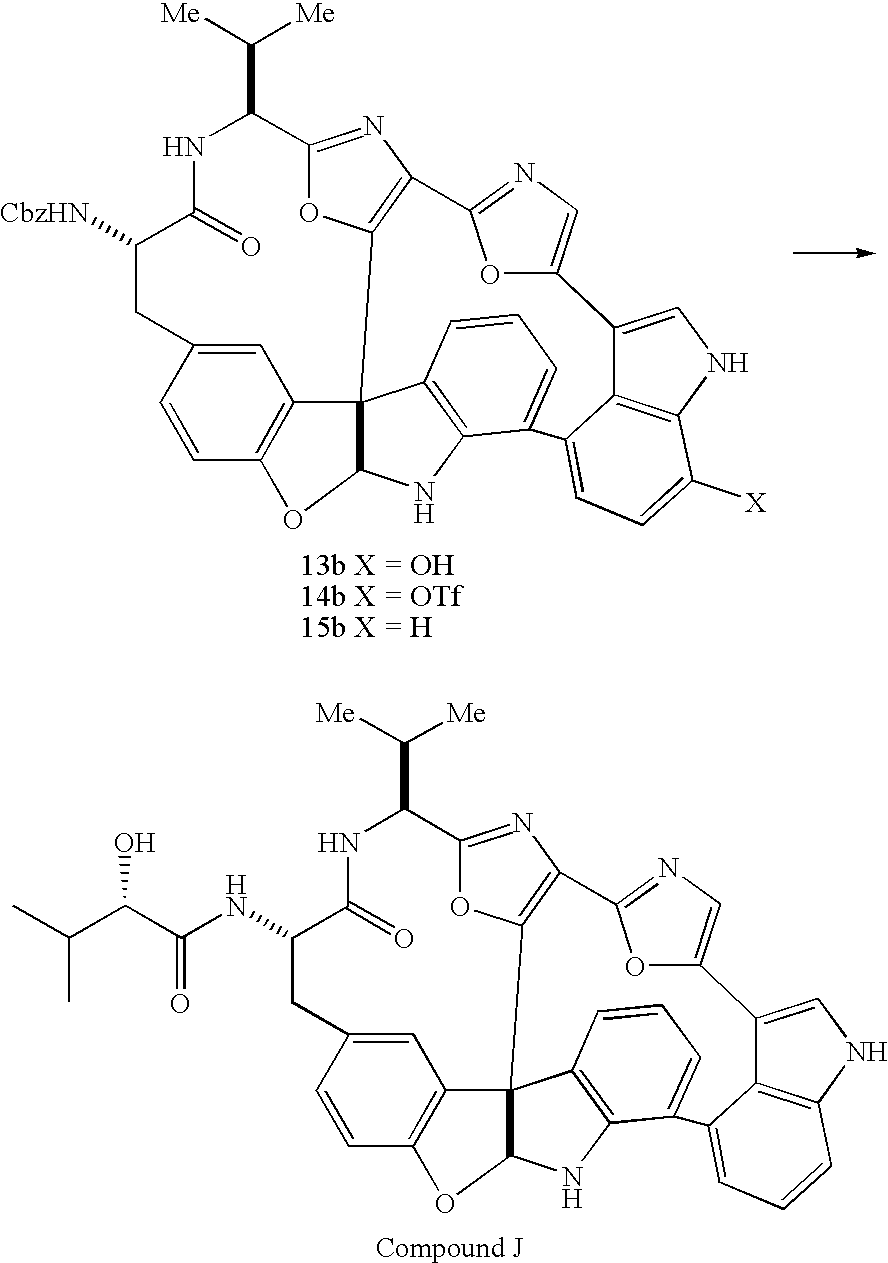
[CbzHN]C1C(=O)NC(C([Me])[Me])C2=NC3=C(C45C6=C(C=CC(=C6)C1)OC4NC1=C5C=CC=C1C1=CC=C([X])C4=C1C(=CN4)C1=CN=C3O1)O2.N(C1C(=O)NC(C([Me])[Me])C2=NC3=C(C45C6=C(C=CC(=C6)C1)OC4NC1=C5C=CC=C1C1=CC=CC4=C1C(=CN4)C1=CN=C3O1)O2)C(C(C(C)C)O)=O
